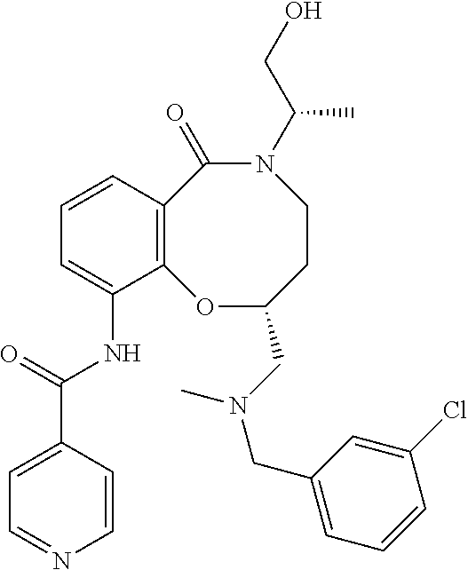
C12=C(C=CC=C1NC(C1=CC=NC=C1)=O)C(=O)N(C(CO)C)CCC(CN(CC1=CC=CC(Cl)=C1)C)O2
